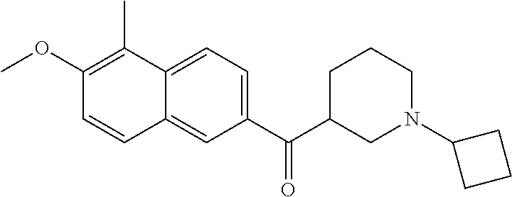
C1(OC)=C(C)C2=CC=C(C(C3CN(C4CCC4)CCC3)=O)C=C2C=C1
